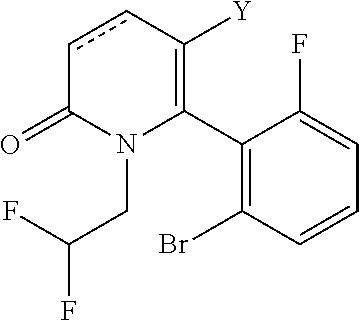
C1(C2=C([Y])ccC(=O)N2CC(F)F)=C(Br)C=CC=C1F
